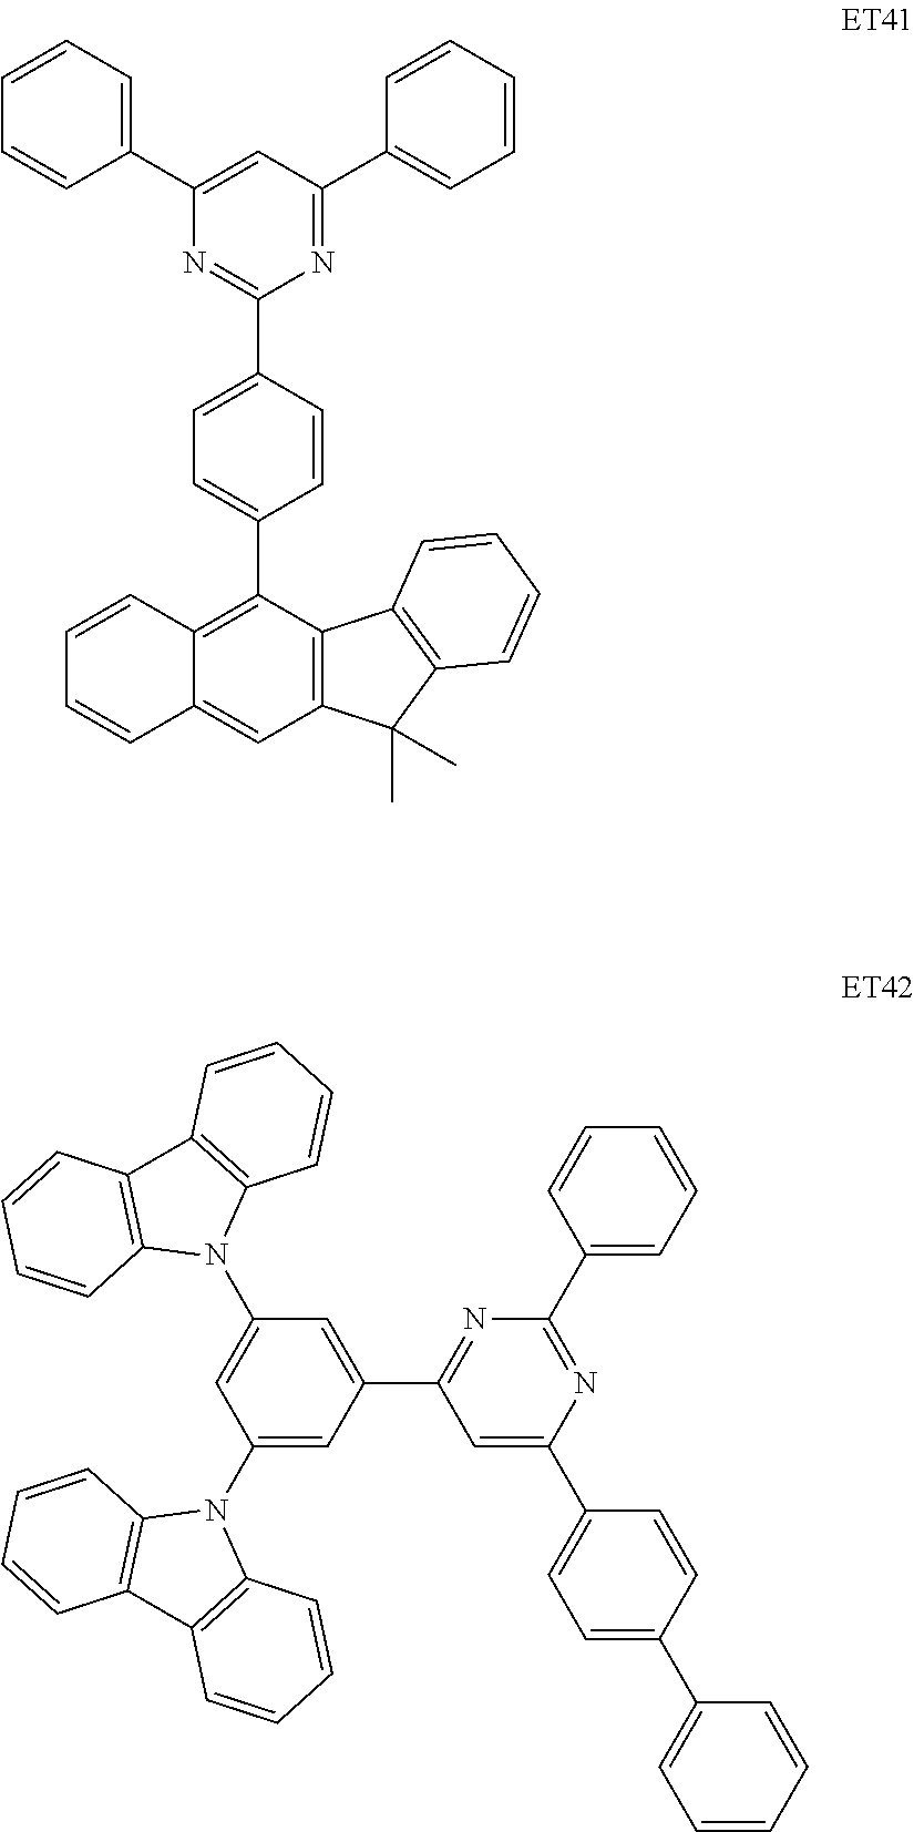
C1(N2C3=C(C4=C2C=CC=C4)C=CC=C3)=CC(N2C3=C(C4=C2C=CC=C4)C=CC=C3)=CC(C2=NC(C3=CC=CC=C3)=NC(C3=CC=C(C4=CC=CC=C4)C=C3)=C2)=C1.C1(C2=C3C(=CC4=C2C2=C(C4(C)C)C=CC=C2)C=CC=C3)=CC=C(C2=NC(C3=CC=CC=C3)=CC(C3=CC=CC=C3)=N2)C=C1
